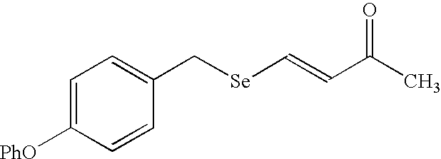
C1=C([PhO])C=CC(C[Se]C=CC(C)=O)=C1
